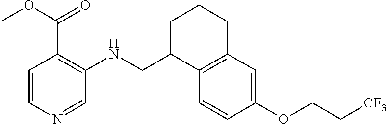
N(CC1C2=C(C=C(OCC[CF3])C=C2)CCC1)C1=C(C(=O)OC)C=CN=C1
